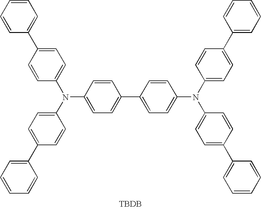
C1=CC=CC(C2=CC=C(N(C3=CC=C(C4=CC=C(N(C5=CC=C(C6=CC=CC=C6)C=C5)C5=CC=C(C6=CC=CC=C6)C=C5)C=C4)C=C3)C3=CC=C(C4=CC=CC=C4)C=C3)C=C2)=C1.[TBDB]
